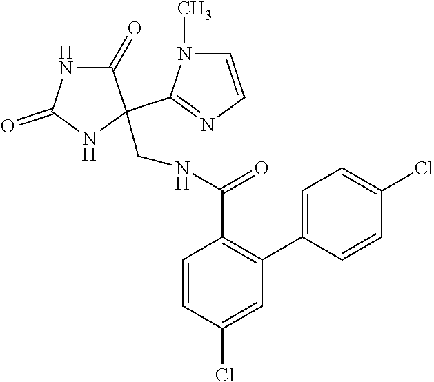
C1(=O)NC(=O)NC1(C1=NC=CN1C)CNC(C1=C(C2=CC=C(Cl)C=C2)C=C(Cl)C=C1)=O
